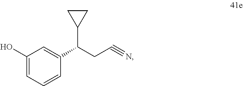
OC1=CC=CC(C(CC#N)C2CC2)=C1
